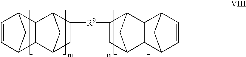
C1=CC2C3C(C1C2)C1C([R9]C2CC4C5C6C=CC(C5C2C4)C6)CC3C1
